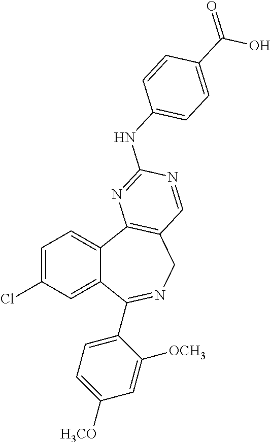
C1=C(Cl)C=C2C(=C1)C1=C(CN=C2C2=CC=C([H3CO])C=C2[OCH3])C=NC(NC2=CC=C(C(=O)O)C=C2)=N1
